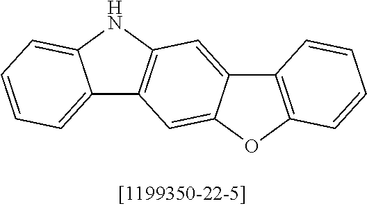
C12=CC=CC=C1NC1=C2C=C2C(=C1)C1=C(O2)C=CC=C1
